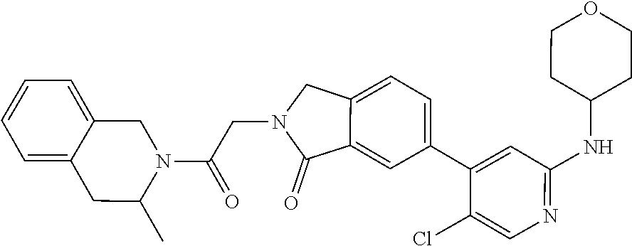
C1=C2CN(C(CN3C(=O)C4=CC(C5=CC(NC6CCOCC6)=NC=C5Cl)=CC=C4C3)=O)C(C)CC2=CC=C1
